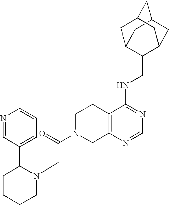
C12=C(N=CN=C1NCC1C3CC4CC(C3)CC1C4)CN(C(CN1C(C3=CC=CN=C3)CCCC1)=O)CC2
